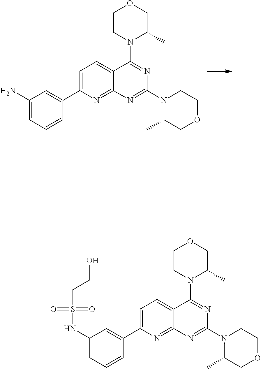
C1=C(C2=CC(N)=CC=C2)N=C2C(=C1)C(N1C(C)COCC1)=NC(N1C(C)COCC1)=N2.C1=C(C2=CC(NS(CCO)(=O)=O)=CC=C2)N=C2C(=C1)C(N1C(C)COCC1)=NC(N1C(C)COCC1)=N2
